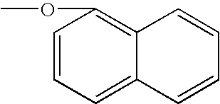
C1=CC=C2C(=C1OC)C=CC=C2
